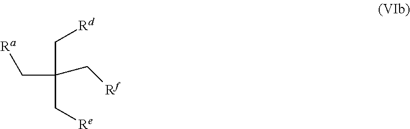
C(C(C[Re])(C[Ra])C[Rf])[Rd]
